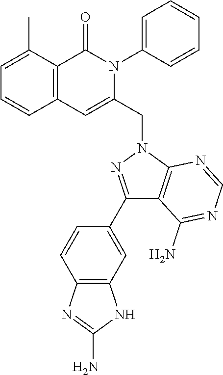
C1=C(C)C2=C(C=C1)C=C(CN1N=C(C3=CC4=C(C=C3)N=C(N)N4)C3=C1N=CN=C3N)N(C1=CC=CC=C1)C2=O
